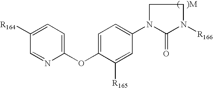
C1(OC2=CC=C(N3C(=O)N([R166])CC3)C=C2[R165])=CC=C([R164])C=N1
